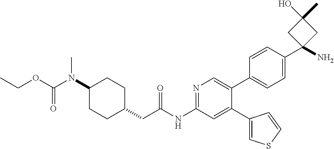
C1(N(C(OCC)=O)C)CCC(CC(NC2=NC=C(C3=CC=C(C4(N)CC(O)(C)C4)C=C3)C(C3=CSC=C3)=C2)=O)CC1
